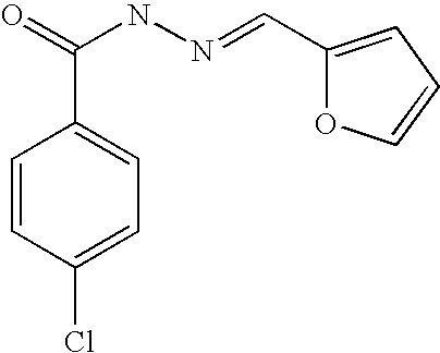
C1=CC(Cl)=CC=C1C(=O)NN=CC1=CC=CO1
